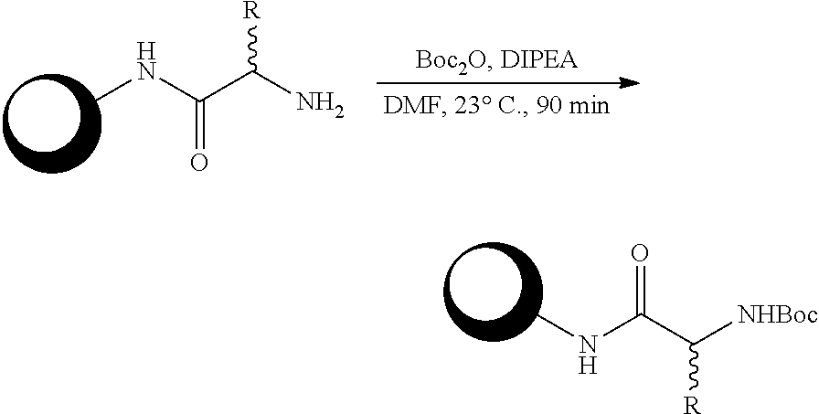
N(C(C([NHBoc])[R])=O)C.N(C(C(N)[R])=O)C
